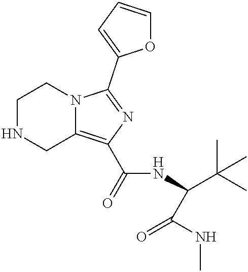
C1NCC2=C(C(=O)NC(C(C)(C)C)C(=O)NC)N=C(C3=CC=CO3)N2C1
